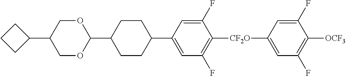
C1OC(C2CCC(C3=CC(F)=C([CF2O]C4=CC(F)=C([OCF3])C(F)=C4)C(F)=C3)CC2)OCC1C1CCC1
